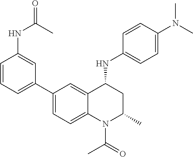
C1(NC2CC(C)N(C(C)=O)C3=CC=C(C4=CC=CC(NC(=O)C)=C4)C=C23)=CC=C(N(C)C)C=C1
